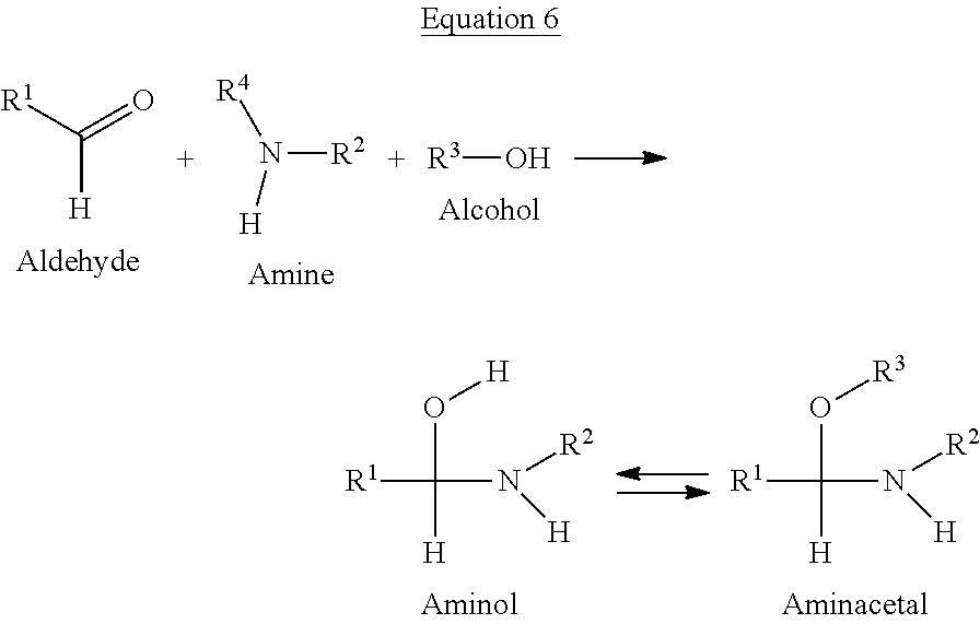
N([H])([R4])[R2].[R3]O.[R1]C(=O)[H].[R1]C(N([R2])[H])(O[H])[H].[R1]C(N([R2])[H])(O[R3])[H]
